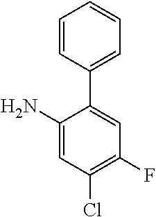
C1=CC(C2=CC(F)=C(Cl)C=C2N)=CC=C1
